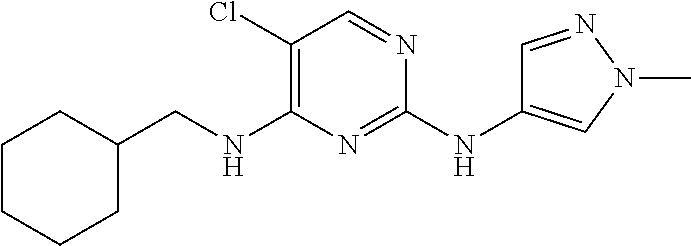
C1(Cl)=C(NCC2CCCCC2)N=C(NC2=CN(C)N=C2)N=C1
